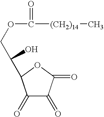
C1(=O)C(=O)C(=O)OC1C(COC([(CH2)14]C)=O)O
